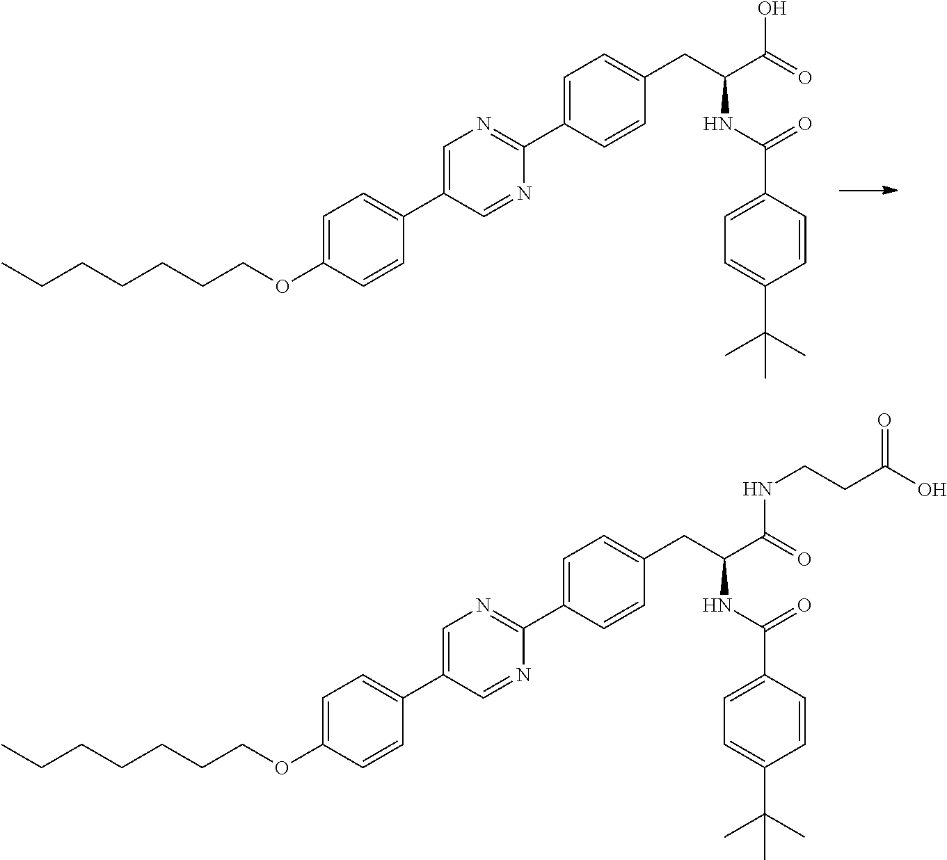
C1=C(C2=NC=C(C3=CC=C(OCCCCCCC)C=C3)C=N2)C=CC(CC(C(O)=O)NC(=O)C2=CC=C(C(C)(C)C)C=C2)=C1.C1=C(C2=NC=C(C3=CC=C(OCCCCCCC)C=C3)C=N2)C=CC(CC(C(NCCC(O)=O)=O)NC(=O)C2=CC=C(C(C)(C)C)C=C2)=C1
